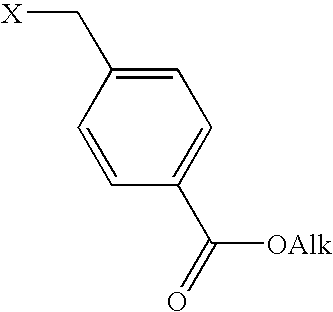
C1=C(C[X])C=CC(C(=O)[OAlk])=C1
